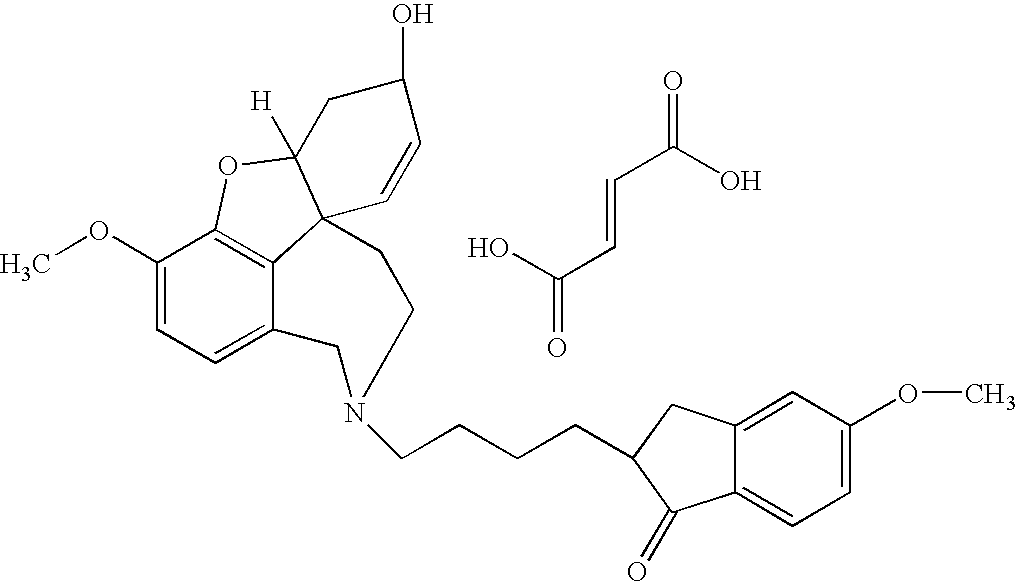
C12=C3C(OC)=CC=C1CN(CCCCC1C(=O)C4=CC=C(OC)C=C4C1)CCC21C([H])(O3)CC(O)C=C1.OC(=O)C=CC(O)=O
